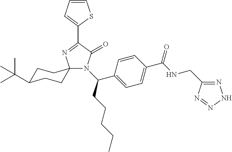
C1=CC=C(C2=NC3(N(C(CCCCC)C4=CC=C(C(NCC5=NNN=N5)=O)C=C4)C2=O)CCC(C(C)(C)C)CC3)S1
